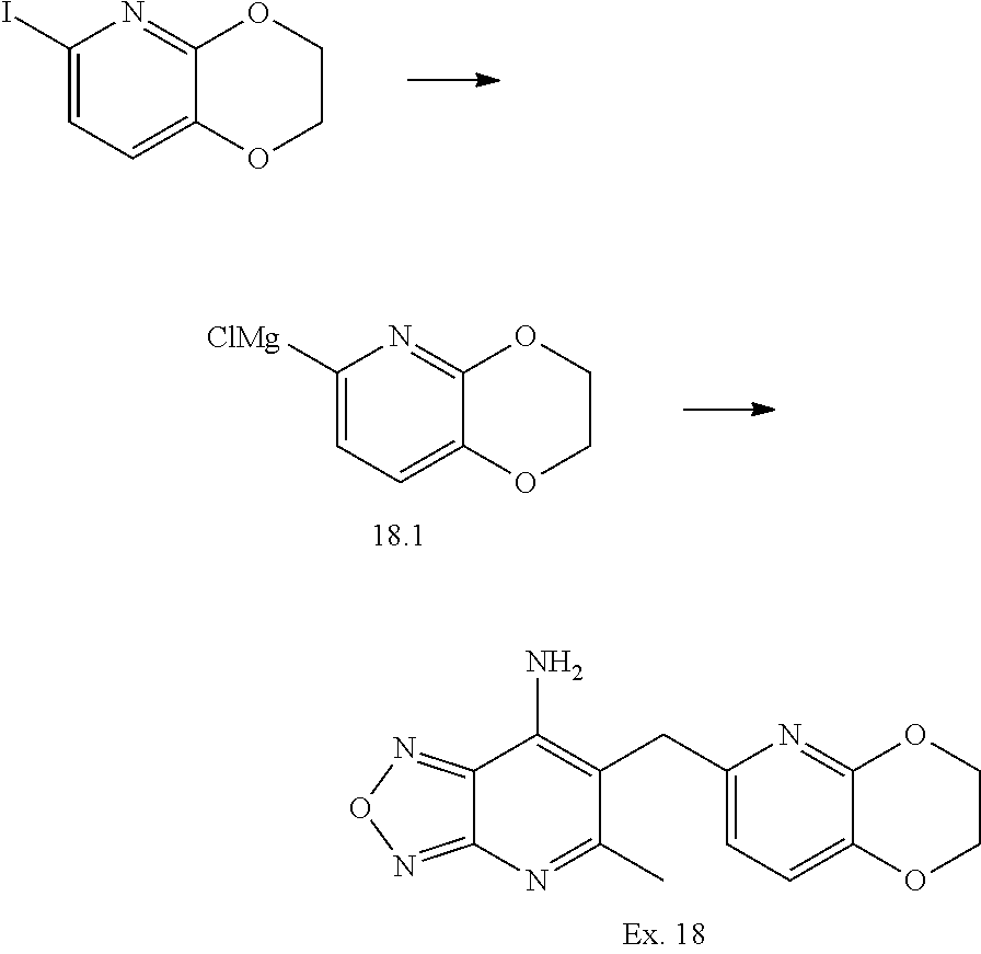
C1=C(I)N=C2C(=C1)OCCO2.C1=C([ClMg])N=C2C(=C1)OCCO2.C12=NON=C1N=C(C)C(CC1=CC=C3C(=N1)OCCO3)=C2N
